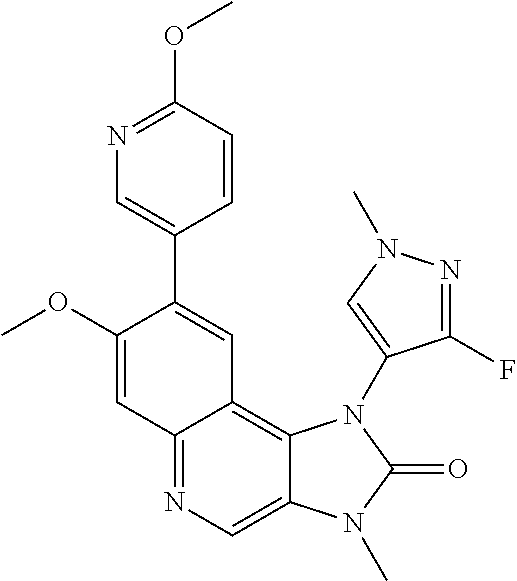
C1(OC)=CC2=NC=C3C(=C2C=C1C1=CN=C(OC)C=C1)N(C1=CN(C)N=C1F)C(=O)N3C
